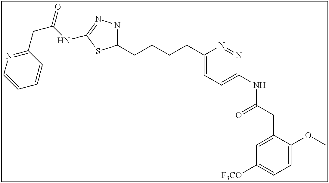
C1=C(OC)C(CC(NC2=CC=C(CCCCC3=NN=C(NC(CC4=NC=CC=C4)=O)S3)N=N2)=O)=CC([F3CO])=C1
